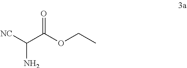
[NC]C(C(OCC)=O)N
